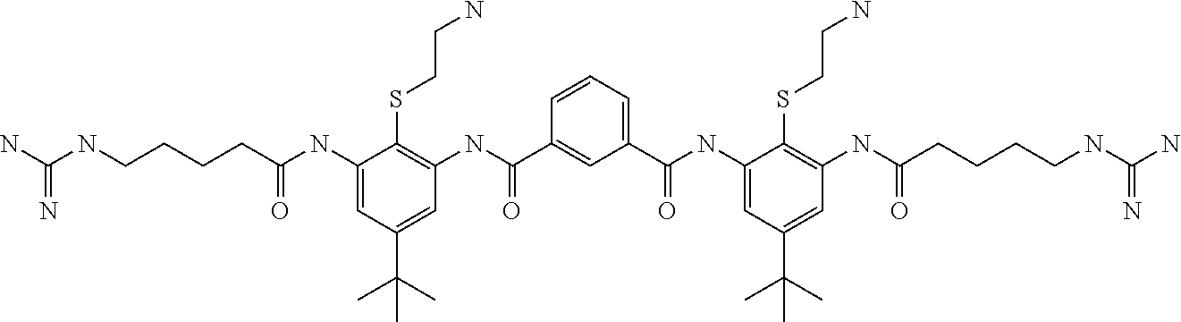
C1=CC=C(C(NC2=CC(C(C)(C)C)=CC(NC(CCCCNC(N)=N)=O)=C2SCCN)=O)C=C1C(NC1=C(SCCN)C(NC(CCCCNC(N)=N)=O)=CC(C(C)(C)C)=C1)=O
